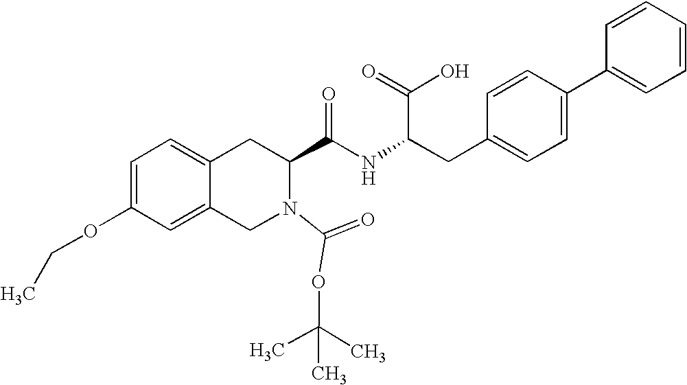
C12=CC=C(OCC)C=C1CN(C(=O)OC(C)(C)C)C(C(NC(CC1=CC=C(C3=CC=CC=C3)C=C1)C(=O)O)=O)C2
